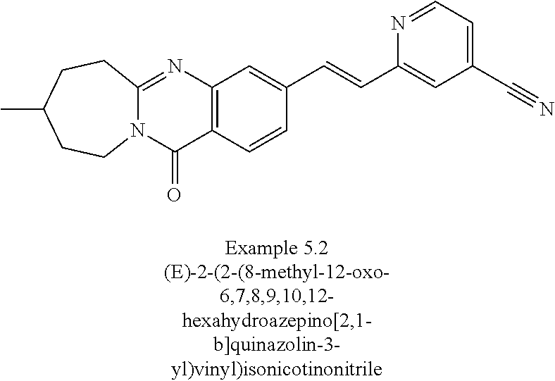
N12C(=NC3=C(C1=O)C=CC(C=CC1=CC(C#N)=CC=N1)=C3)CCC(C)CC2
